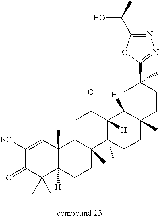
C1([NC])=CC2(C)C([H])(C(C)(C)C1=O)CCC1(C)C2=CC(=O)C2([H])C1(C)CCC1(C)C2([H])CC(C)(C2=NN=C(C(O)C)O2)CC1
